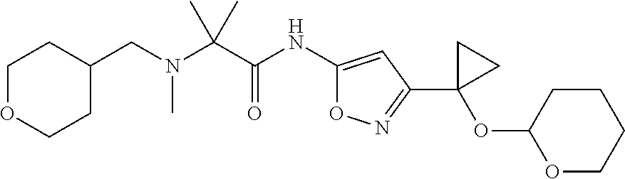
C1OCCC(CN(C(C(NC2=CC(C3(OC4OCCCC4)CC3)=NO2)=O)(C)C)C)C1
